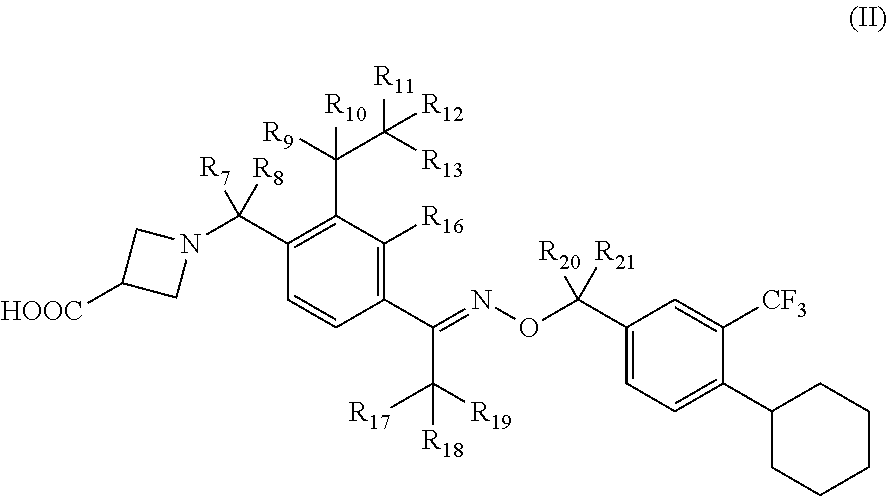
C1(C([R8])([R7])N2CC([HOOC])C2)=C(C(C([R11])([R13])[R12])([R9])[R10])C([R16])=C(C(=NOC(C2=CC=C(C3CCCCC3)C([CF3])=C2)([R20])[R21])C([R17])([R19])[R18])C=C1
